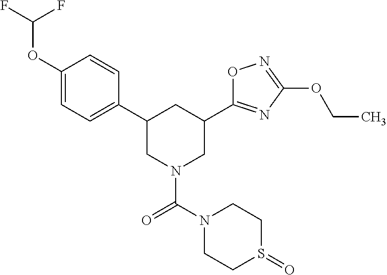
C1(OC(F)F)=CC=C(C2CN(C(=O)N3CCS(=O)CC3)CC(C3=NC(OCC)=NO3)C2)C=C1
